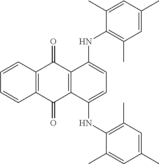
C1=CC2=C(C=C1)C(=O)C1=C(C2=O)C(NC2=C(C)C=C(C)C=C2C)=CC=C1NC1=C(C)C=C(C)C=C1C
